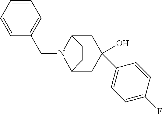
C1=CC=CC(CN2C3CC(O)(C4=CC=C(F)C=C4)CC2CC3)=C1
